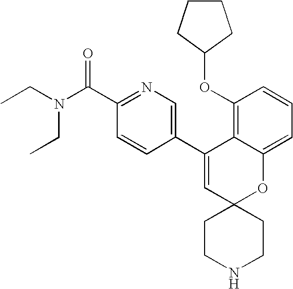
CCN(C(C1=NC=C(C2=CC3(OC4=CC=CC(OC5CCCC5)=C24)CCNCC3)C=C1)=O)CC
